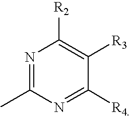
N1=C(C)N=C([R4])C([R3])=C1[R2]
